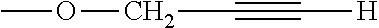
C(C#C[H])OC
